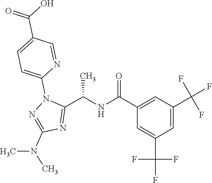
C1=C(C(NC(C2=NC(N(C)C)=NN2C2=CC=C(C(O)=O)C=N2)C)=O)C=C(C(F)(F)F)C=C1C(F)(F)F
